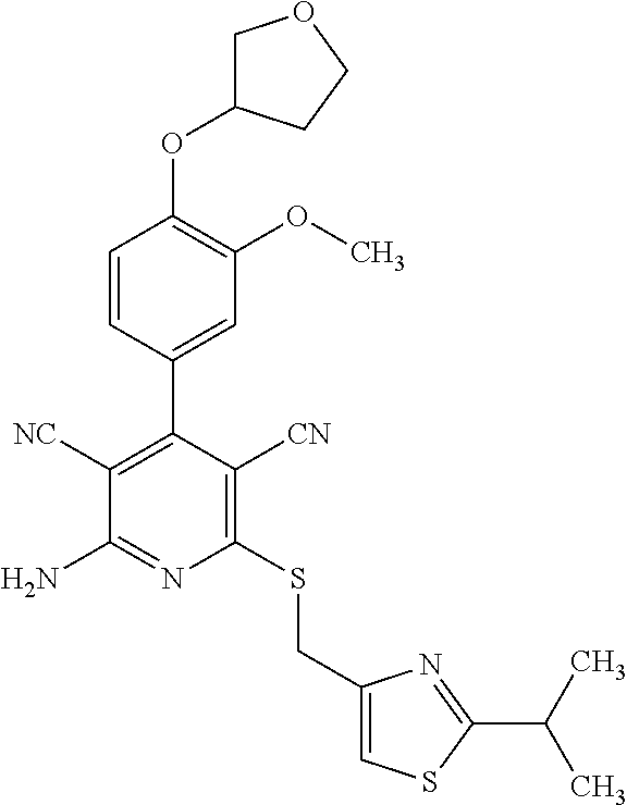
C1(SCC2=CSC(C(C)C)=N2)=C([CN])C(C2=CC(OC)=C(OC3COCC3)C=C2)=C([NC])C(N)=N1
